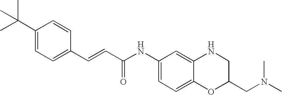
C(=CC(=O)NC1=CC=C2C(=C1)NCC(CN(C)C)O2)C1=CC=C(C(C)(C)C)C=C1
